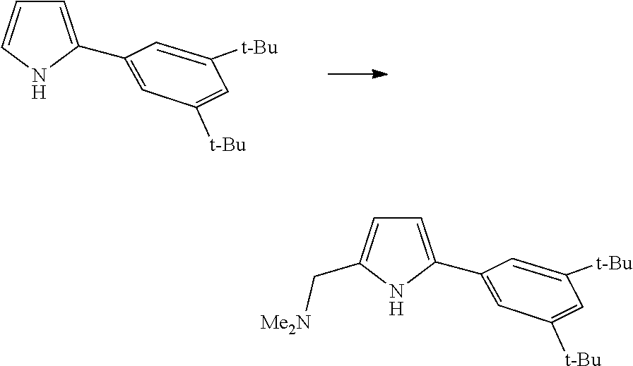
C1(C2=CC=CN2)=CC([t-Bu])=CC([t-Bu])=C1.C1(C2=CC=C(C[Me2N])N2)=CC([t-Bu])=CC([t-Bu])=C1
